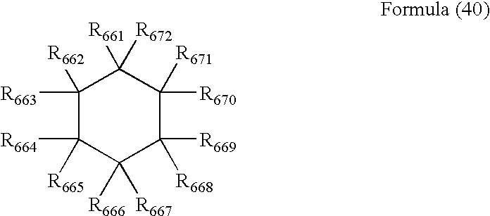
C1([R663])([R662])C([R665])([R664])C([R667])([R666])C([R669])([R668])C([R670])([R671])C1([R661])[R672]
